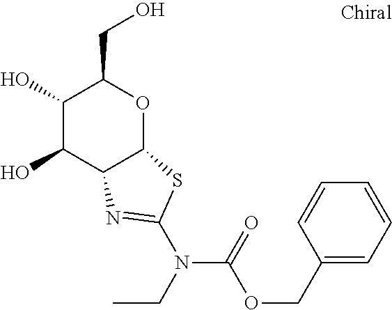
C1(O)C(O)C2C(OC1CO)SC(N(C(OCC1=CC=CC=C1)=O)CC)=N2
